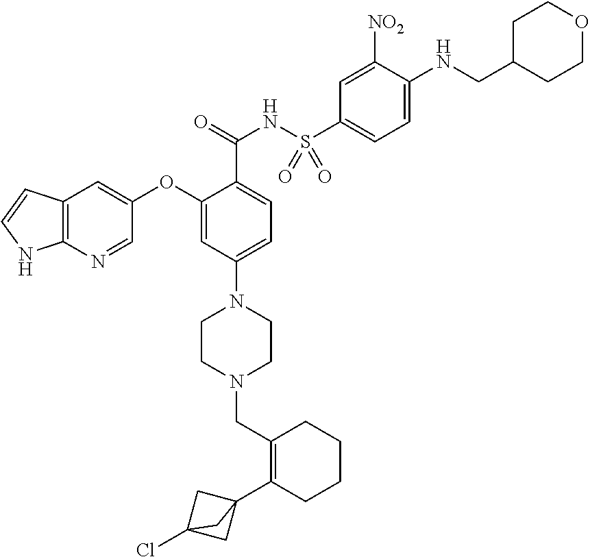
C12=C(N=CC(OC3=CC(N4CCN(CC5=C(C67CC(Cl)(C6)C7)CCCC5)CC4)=CC=C3C(=O)NS(C3=CC=C(NCC4CCOCC4)C([NO2])=C3)(=O)=O)=C1)NC=C2
